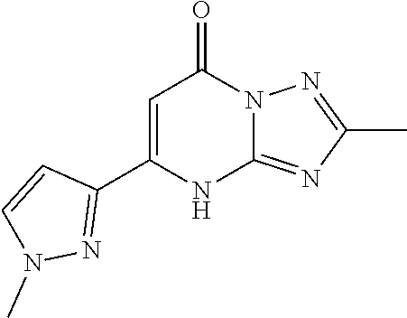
C1(C2=CC(=O)N3C(=NC(C)=N3)N2)=NN(C)C=C1
